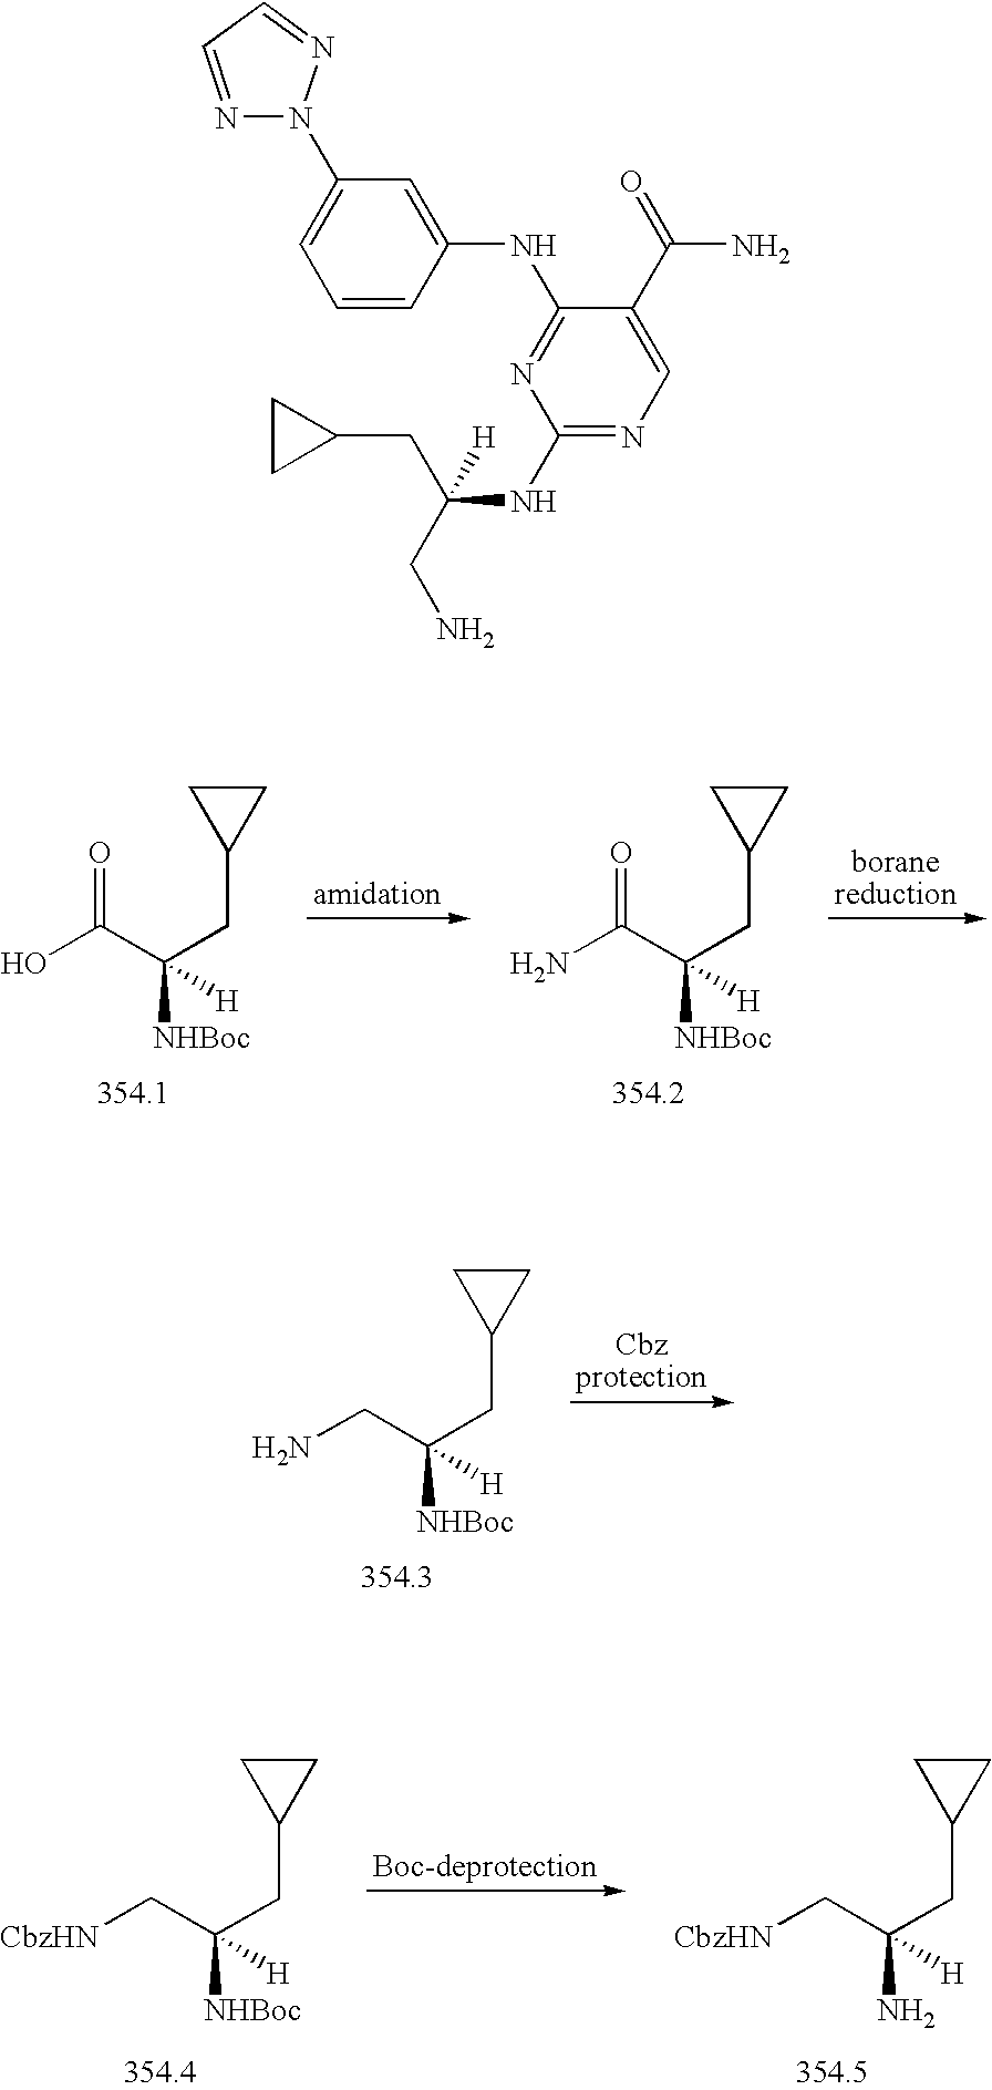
O=C(C(CC1CC1)([NHBoc])[H])N.O=C(C(CC1CC1)([NHBoc])[H])O.C(C(CC1CC1)([NHBoc])[H])N.C(C(CC1CC1)(N)[H])[CbzHN].C(C(CC1CC1)([NHBoc])[H])[CbzHN].C1=C(N2N=CC=N2)C=C(NC2=NC(NC(CN)(CC3CC3)[H])=NC=C2C(=O)N)C=C1
